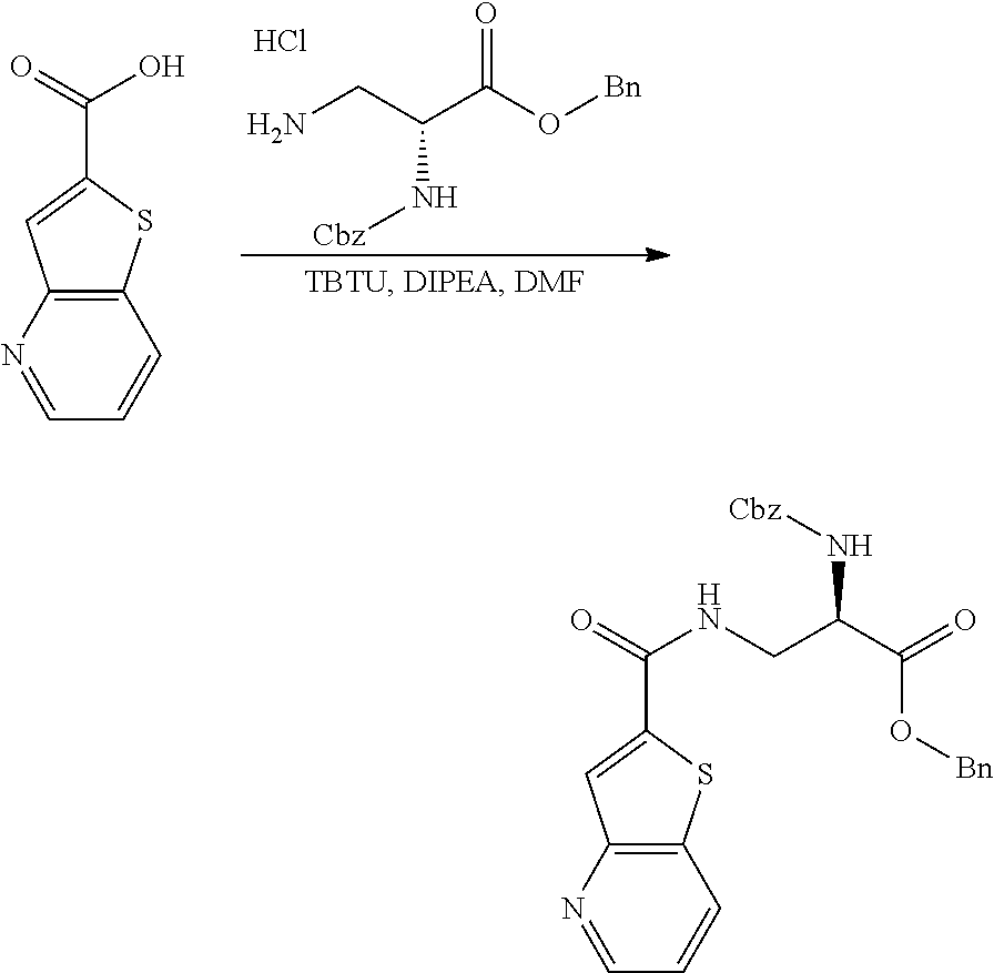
C12=C(N=CC=C1)C=C(C(=O)O)S2.NCC(C(O[Bn])=O)N[Cbz].Cl.C12=C(N=CC=C1)C=C(C(=O)NCC(C(=O)O[Bn])N[Cbz])S2
